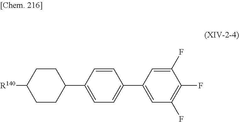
C1CC([R140])CCC1C1=CC=C(C2=CC(F)=C(F)C(F)=C2)C=C1
